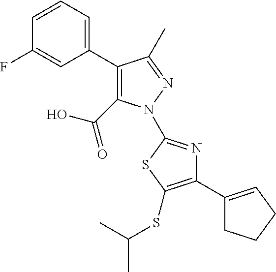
C1(C2=CC=CC(F)=C2)=C(C(=O)O)N(C2=NC(C3=CCCC3)=C(SC(C)C)S2)N=C1C
